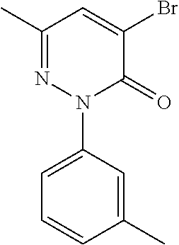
C1(C)=NN(C2=CC=CC(C)=C2)C(=O)C(Br)=C1
